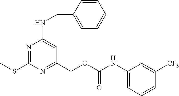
N1=C(SC)N=C(COC(NC2=CC=CC([CF3])=C2)=O)C=C1NCC1=CC=CC=C1
